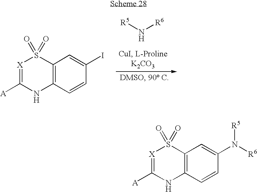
C12=C(C=CC(I)=C1)NC([A])=[X]S2(=O)=O.[R5]N[R6].C12=C(C=CC(N([R6])[R5])=C1)NC([A])=[X]S2(=O)=O
